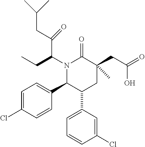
N1(C(CC)C(CC(C)C)=O)C(C2=CC=C(Cl)C=C2)C(C2=CC=CC(Cl)=C2)CC(CC(=O)O)(C)C1=O
